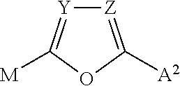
[Z]1=C([A2])OC([M])=[Y]1
